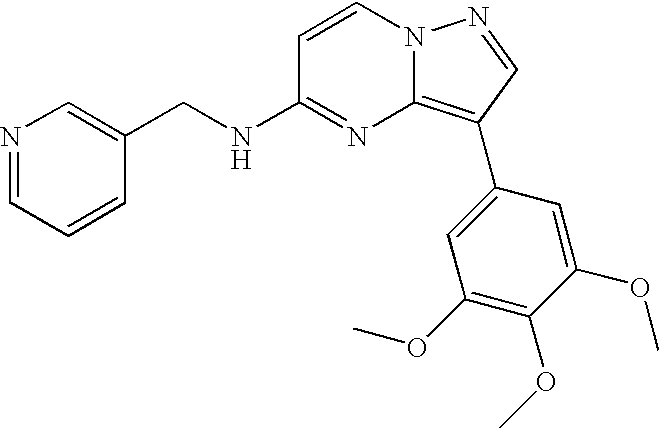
C1(CNC2=NC3=C(C4=CC(OC)=C(OC)C(OC)=C4)C=NN3C=C2)=CN=CC=C1
